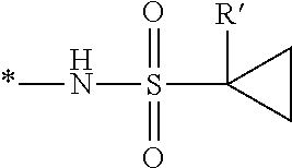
C1CC1([R])S(=O)(=O)N*
